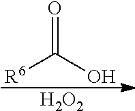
[R6]C(O)=O.[H2O2]
